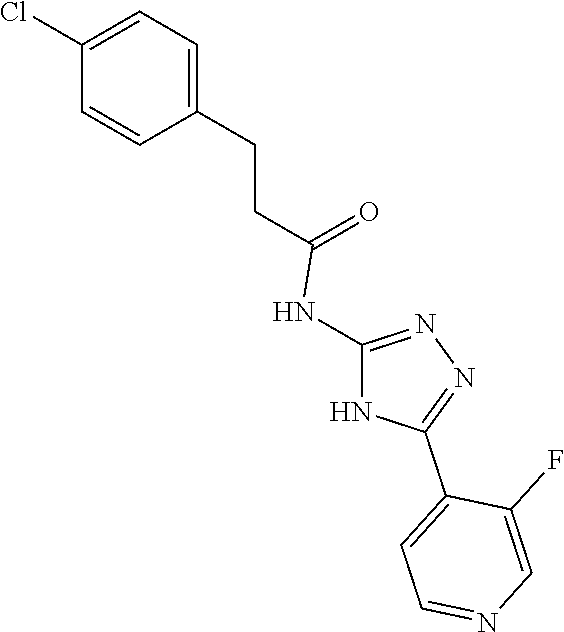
C1=C(CCC(=O)NC2=NN=C(C3=CC=NC=C3F)N2)C=CC(Cl)=C1
